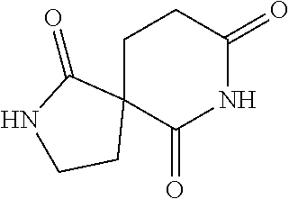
C12(C(=O)NC(=O)CC1)C(=O)NCC2
